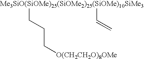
[Me3SiO(SiOMe)25(SiOMe2)25(SiOMe)10SiMe3](CCC[O(CH2CH2O)8OMe])C=C
